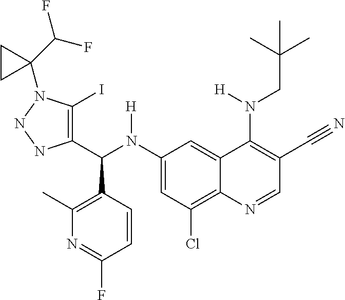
C1(N(C(C2=C(I)N(C3(C(F)F)CC3)NN2)C2=C(C)N=C(F)C=C2)[H])=CC(Cl)=C2C(=C1)C(N(CC(C)(C)C)[H])=C(C#N)C=N2
